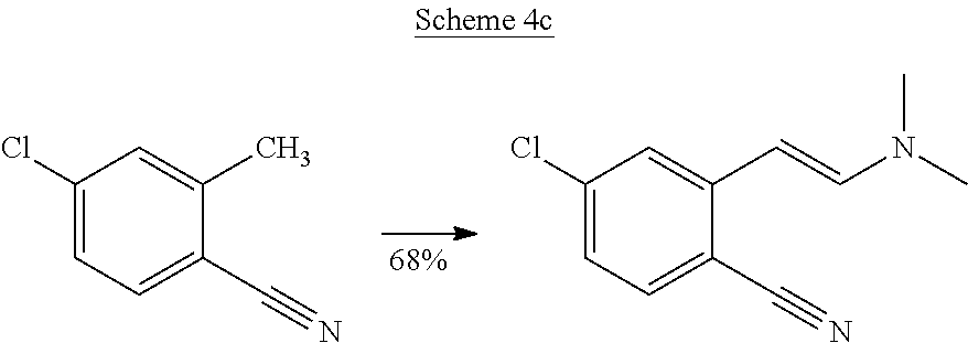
C1(Cl)=CC=C(C#N)C(C)=C1.C1(Cl)=CC=C(C#N)C(C=CN(C)C)=C1
